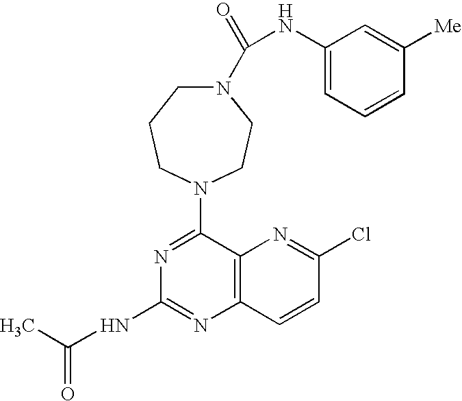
N1=C(N2CCCN(C(=O)NC3=CC=CC([Me])=C3)CC2)C2=C(N=C1NC(C)=O)C=CC(Cl)=N2
